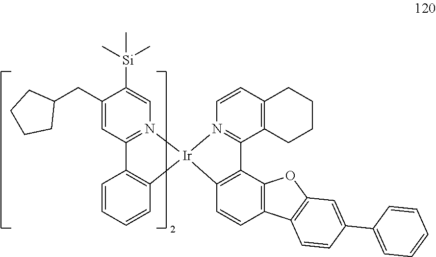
C1(CC2CCCC2)=CC2=N(C=C1[Si](C)(C)C)[Ir]1(C3=C2C=CC=C3)N2=C(C3=C(C=C2)CCCC3)C2=C1C=CC1=C2OC2=C1C=CC(C1=CC=CC=C1)=C2
